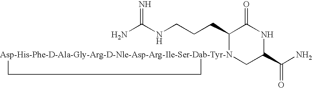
NC(NCCCC1[Asp-His-Phe-D-Ala-Gly-Arg-D-Nle-Asp-Arg-Ile-Ser-Dab-Tyr-N]2(CC(C(N)=O)NC1=O)CC2)=N
